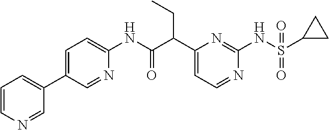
C1(C(C(NC2=CC=C(C3=CC=CN=C3)C=N2)=O)CC)=CC=NC(NS(C2CC2)(=O)=O)=N1
